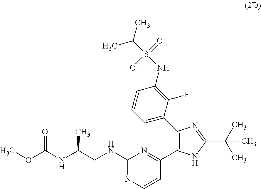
C1(NCC(NC(OC)=O)C)=NC=CC(C2=C(C3=CC=CC(NS(=O)(=O)C(C)C)=C3F)N=C(C(C)(C)C)N2)=N1
